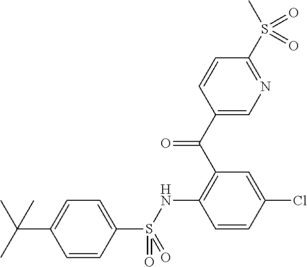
C1(C(C2=C(NS(C3=CC=C(C(C)(C)C)C=C3)(=O)=O)C=CC(Cl)=C2)=O)=CN=C(S(C)(=O)=O)C=C1
